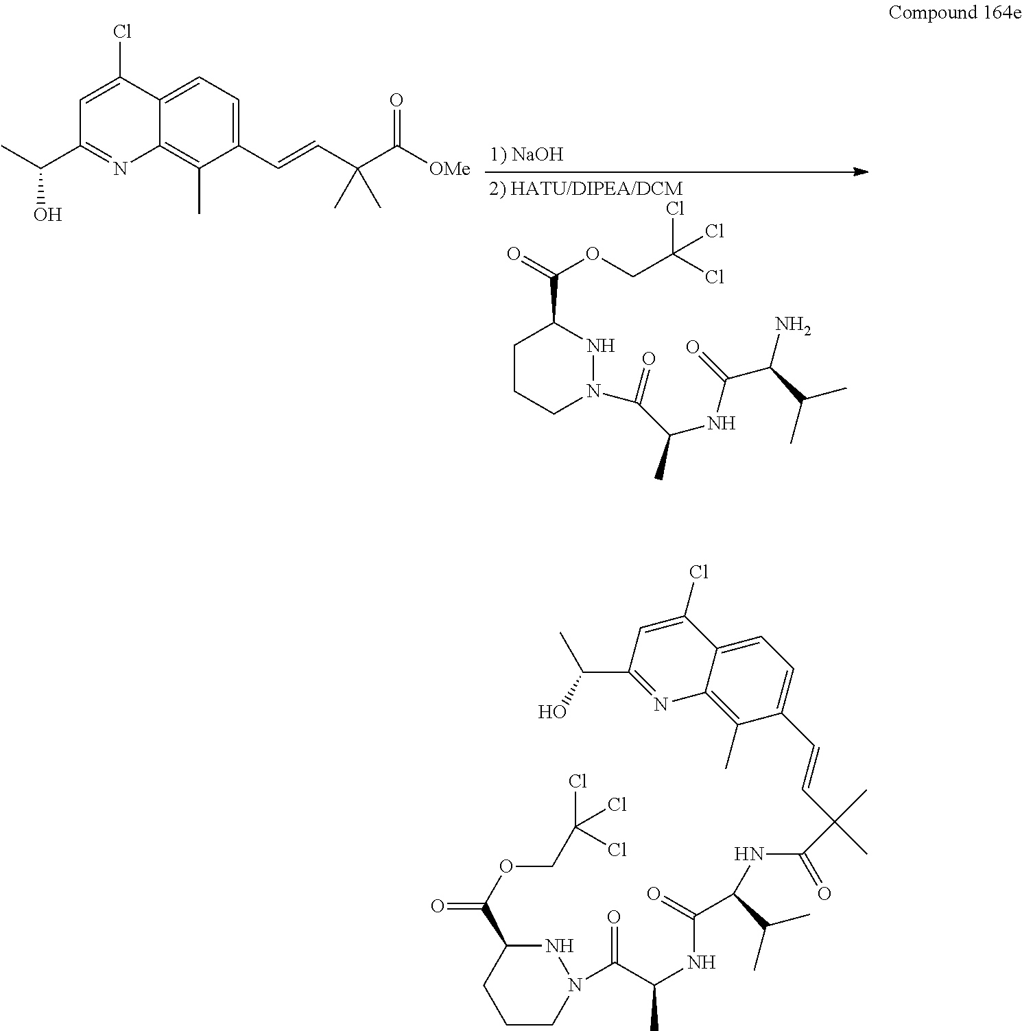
CC(C1=NC2=C(C)C(C=CC(C([OMe])=O)(C)C)=CC=C2C(Cl)=C1)O.C1CCN(C(=O)C(C)NC(C(C(C)C)N)=O)NC1C(=O)OCC(Cl)(Cl)Cl.N1C(C(OCC(Cl)(Cl)Cl)=O)CCCN1C(C(NC(=O)C(NC(=O)C(C=CC1=CC=C2C(=C1C)N=C(C(C)O)C=C2Cl)(C)C)C(C)C)C)=O
